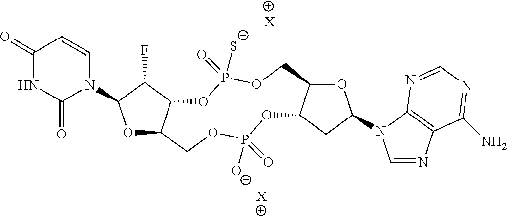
O1C2C(C(F)C1N1C=CC(=O)NC1=O)OP(=O)([S-])OCC1C(OP([O-])(=O)OC2)CC(N2C=NC3=C2N=CN=C3N)O1.[X].[X]
